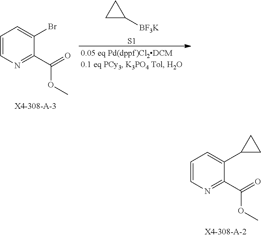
C1=CN=C(C(=O)OC)C(C2CC2)=C1.C1([BF3K])CC1.[S1].C1=CN=C(C(=O)OC)C(Br)=C1
